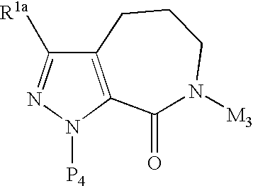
C12=C(N([P4])N=C1[R1a])C(=O)N([M3])CCC2
